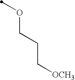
C(C[OCH3])COC
